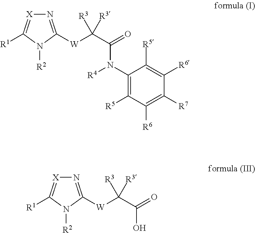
N1=C([W]C(C(=O)N(C2=C([R5])C([R6])=C([R7])C([R6])=C2[R5])[R4])([R3])[R3])N([R2])C([R1])=[X]1.N1=C([W]C(C(=O)O)([R3])[R3])N([R2])C([R1])=[X]1
